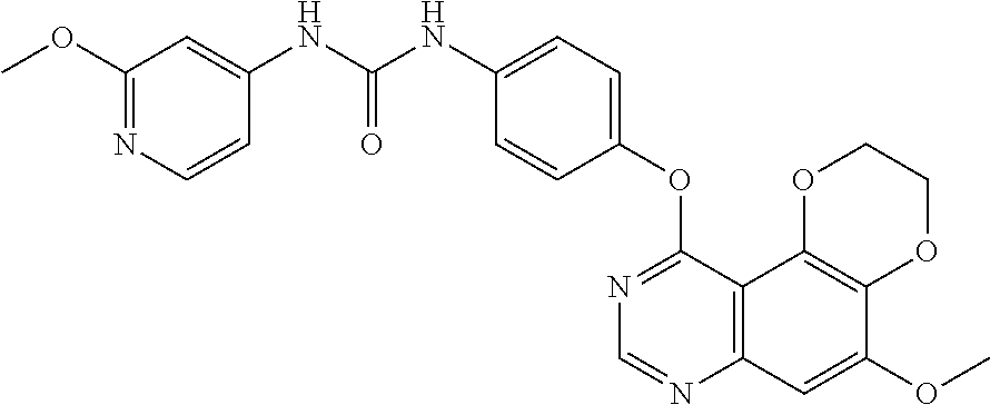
C12=C(C3=C(C=C1OC)N=CN=C3OC1=CC=C(NC(NC3=CC(OC)=NC=C3)=O)C=C1)OCCO2
